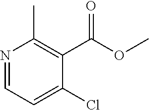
N1=CC=C(Cl)C(C(OC)=O)=C1C
